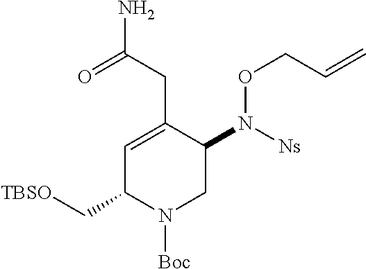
C1=C(CC(N)=O)C(N([Ns])OCC=C)CN([Boc])C1C[TBSO]
